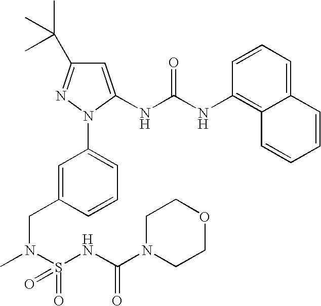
C1=C(CN(C)S(NC(=O)N2CCOCC2)(=O)=O)C=CC=C1N1N=C(C(C)(C)C)C=C1NC(NC1=C2C(=CC=C1)C=CC=C2)=O
